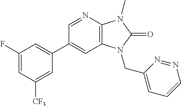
C1(C2=CC(F)=CC([CF3])=C2)=CC2=C(N=C1)N(C)C(=O)N2CC1=CC=CN=N1
